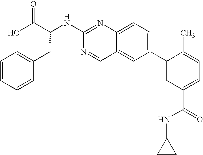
OC(C(NC1=NC2=CC=C(C3=CC(C(NC4CC4)=O)=CC=C3C)C=C2C=N1)CC1=CC=CC=C1)=O
